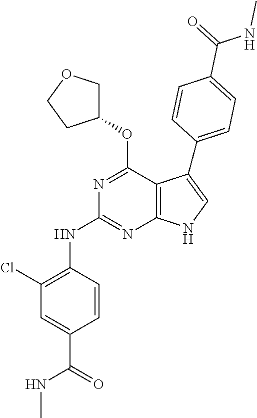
N(C1=NC2=C(C(OC3COCC3)=N1)C(C1=CC=C(C(=O)NC)C=C1)=CN2)C1=C(Cl)C=C(C(=O)NC)C=C1
